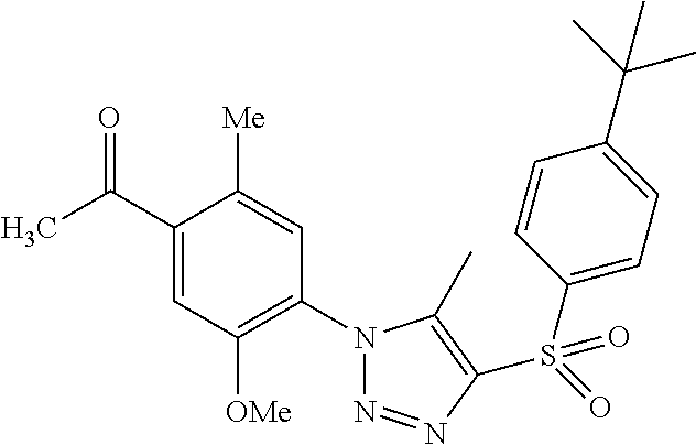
C1(C(C)=O)=CC([OMe])=C(N2N=NC(S(=O)(C3=CC=C(C(C)(C)C)C=C3)=O)=C2C)C=C1[Me]
